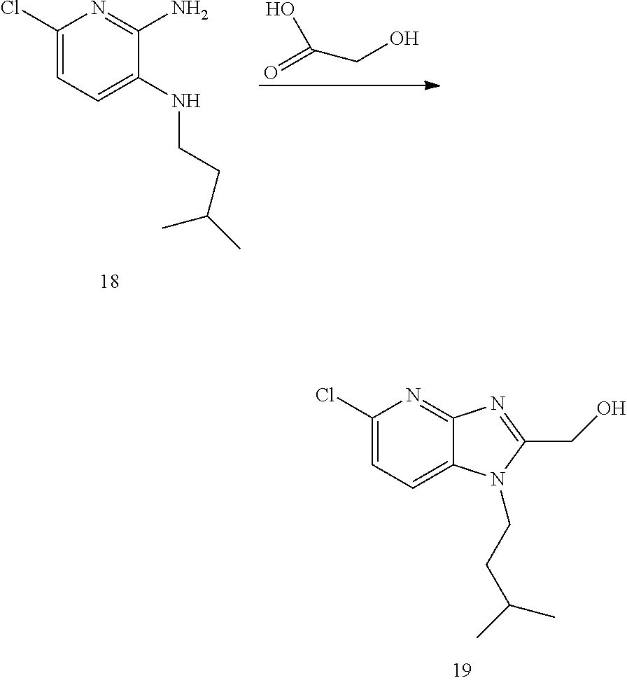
C1(Cl)=CC=C2C(=N1)N=C(CO)N2CCC(C)C.C1(Cl)=CC=C(NCCC(C)C)C(N)=N1.OC(=O)CO
